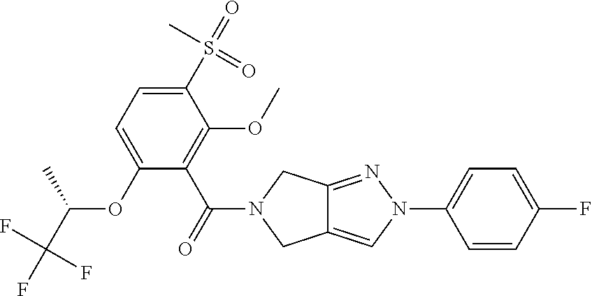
O(C1=CC=C(S(=O)(C)=O)C(OC)=C1C(=O)N1CC2=CN(C3=CC=C(F)C=C3)N=C2C1)C(C(F)(F)F)C
